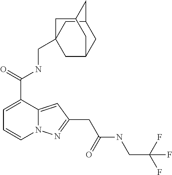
C1=C(C(=O)NCC23CC4CC(C2)CC(C3)C4)C2=CC(CC(NCC(F)(F)F)=O)=NN2C=C1
